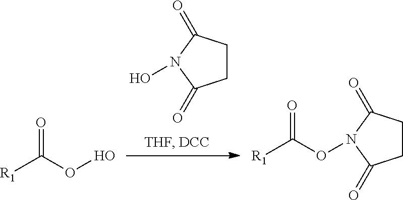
C1CC(=O)N(O)C1=O.[R1]C(OO)=O.[R1]C(ON1C(=O)CCC1=O)=O
